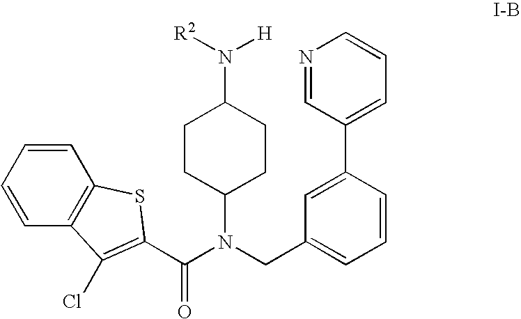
C1=CC=CC2=C1SC(C(N(C1CCC(N([H])[R2])CC1)CC1=CC=CC(C3=CC=CN=C3)=C1)=O)=C2Cl
